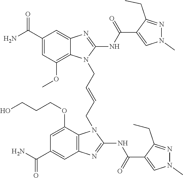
NC(C1=CC(OC)=C2C(=C1)N=C(NC(=O)C1=CN(C)N=C1CC)N2CC=CCN1C2=C(C=C(C(N)=O)C=C2OCCCO)N=C1NC(=O)C1=CN(C)N=C1CC)=O
